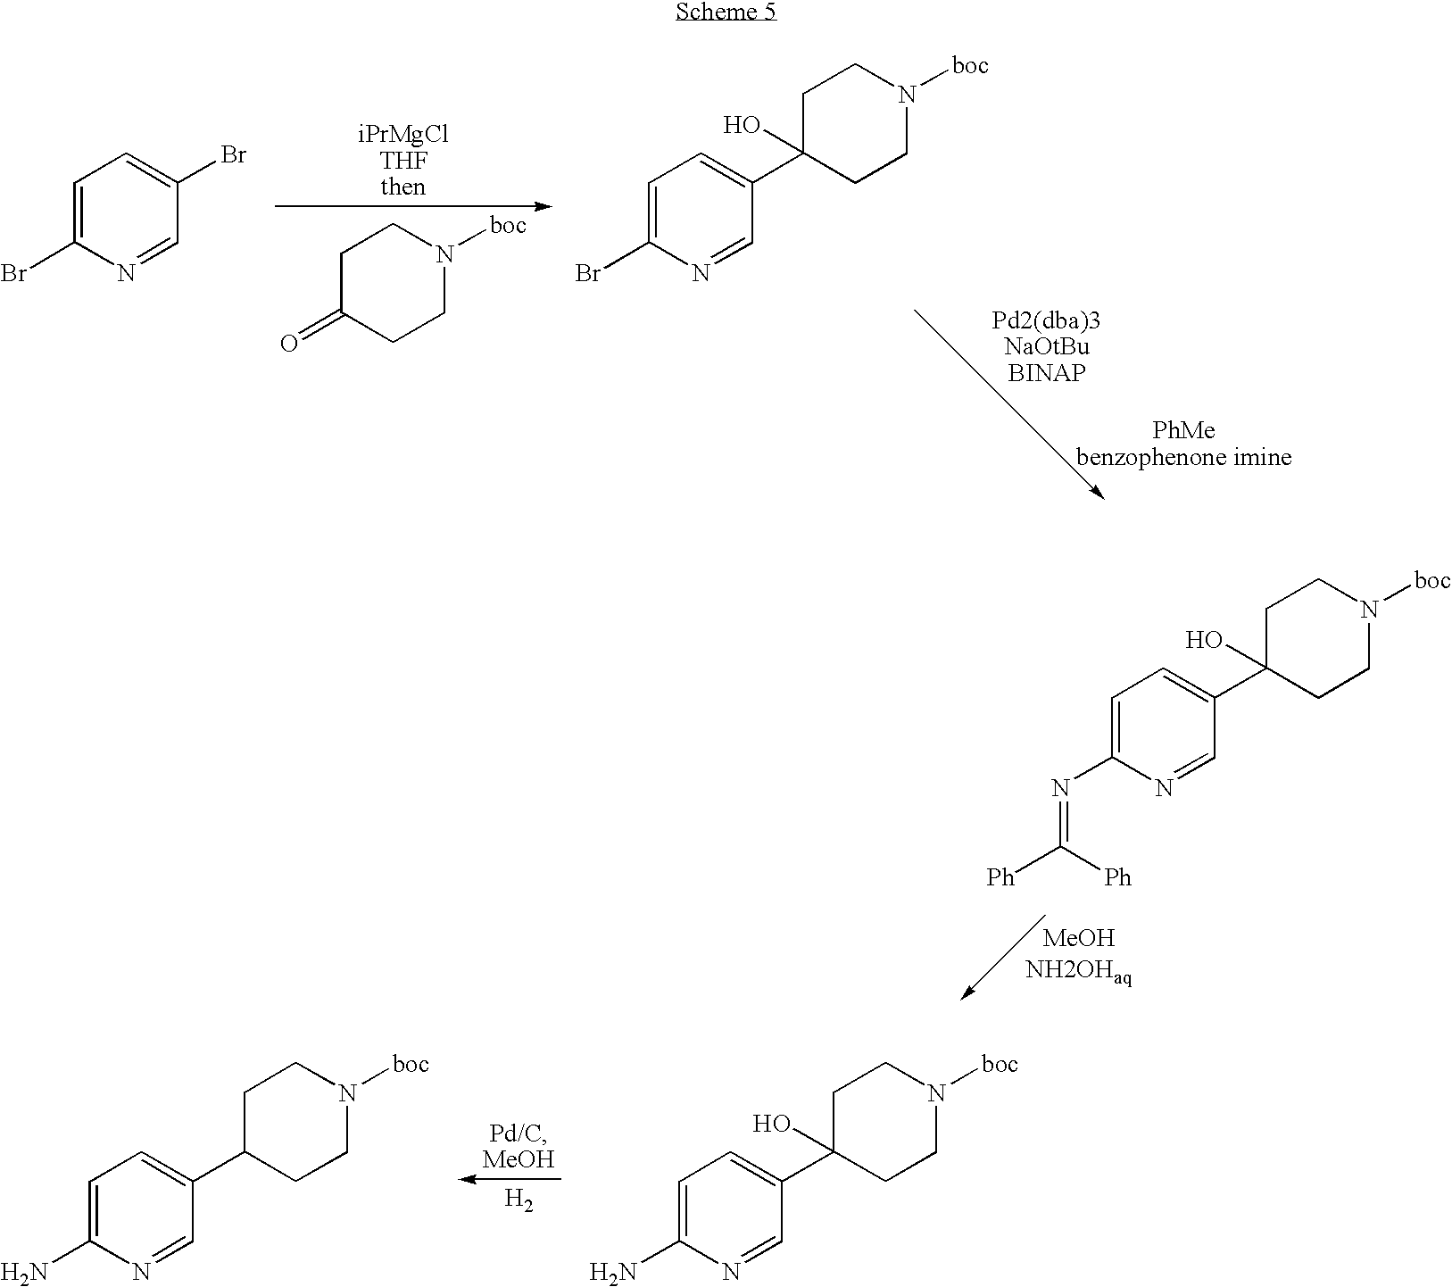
C1C(=O)CCN([boc])C1.C1=C(Br)N=CC(Br)=C1.C1=C(Br)N=CC(C2(O)CCN([boc])CC2)=C1.C1=C(N=C([Ph])[Ph])N=CC(C2(O)CCN([boc])CC2)=C1.[H2].C1=C(N)N=CC(C2(O)CCN([boc])CC2)=C1.C1=C(N)N=CC(C2CCN([boc])CC2)=C1
